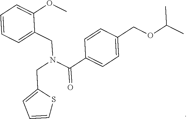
C1=CC=C(CN(C(C2=CC=C(COC(C)C)C=C2)=O)CC2=CC=CS2)C(OC)=C1
